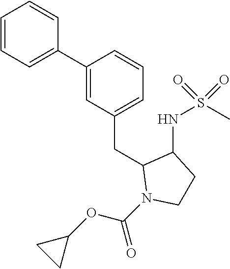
C1(C2=CC=CC=C2)=CC(CC2N(C(OC3CC3)=O)CCC2NS(C)(=O)=O)=CC=C1
